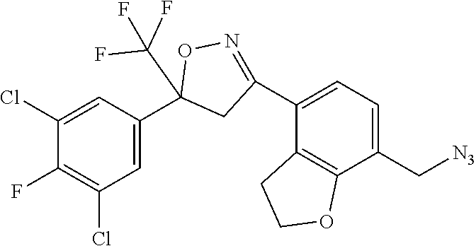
C1(Cl)=CC(C2(C(F)(F)F)CC(C3=CC=C(C[N3])C4=C3CCO4)=NO2)=CC(Cl)=C1F
